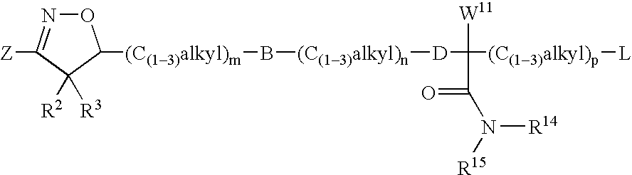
O1N=C([Z])C([R2])([R3])C1[(C(13)alkyl)m]B[(C(13)alkyl)n][D]C(C(=O)N([R14])[R15])([(C(13)alkyl)p][L])[W11]
